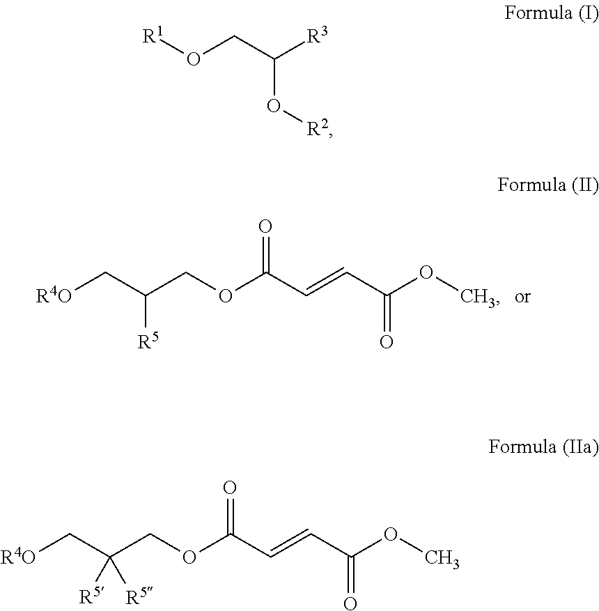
[R4O]CC(COC(C=CC(OC)=O)=O)[R5].O(CC([R3])O[R2])[R1].[R4O]CC(COC(C=CC(OC)=O)=O)([R5])[R5]
